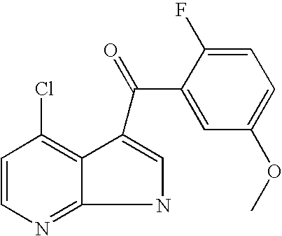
C1=CN=C2C(=C1Cl)C(C(C1=CC(OC)=CC=C1F)=O)=CN2
